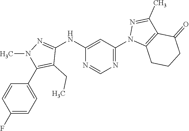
N1=C(N2C3=C(C(C)=N2)C(=O)CCC3)C=C(NC2=NN(C)C(C3=CC=C(F)C=C3)=C2CC)N=C1
